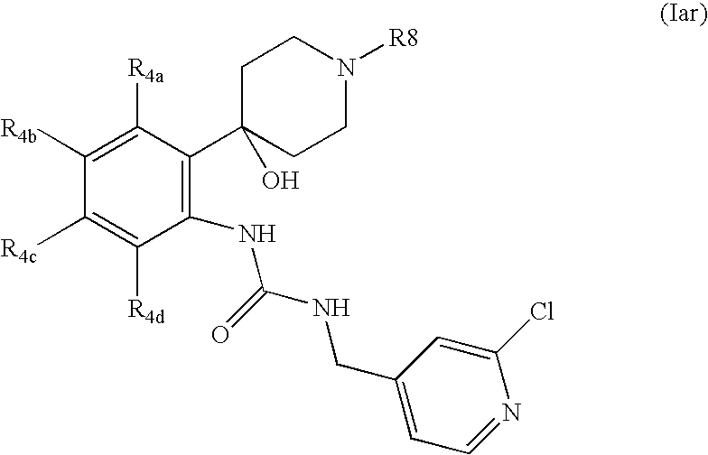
C1([R4b])=C([R4a])C(C2(O)CCN([R8])CC2)=C(NC(NCC2=CC=NC(Cl)=C2)=O)C([R4d])=C1[R4c]
